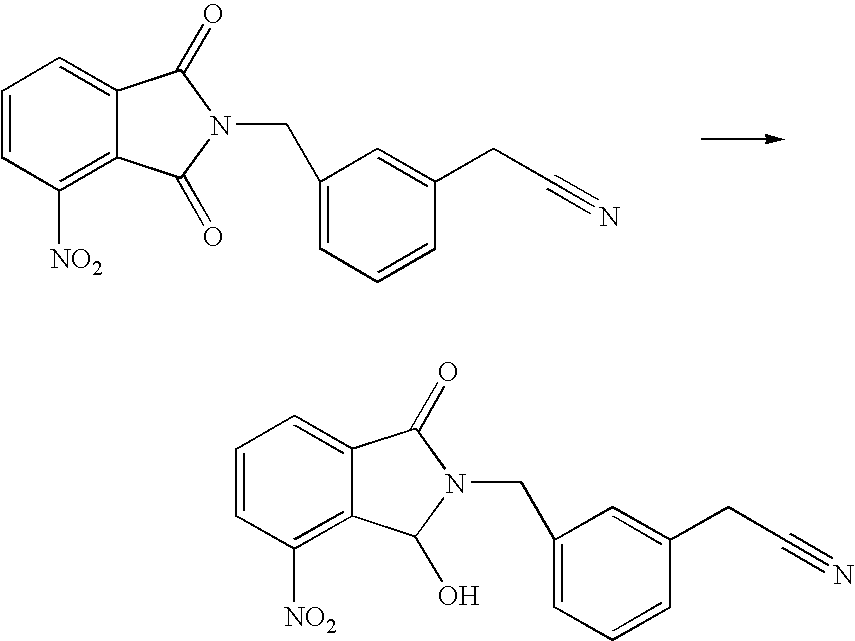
C1=CC([NO2])=C2C(=C1)C(=O)N(CC1=CC=CC(CC#N)=C1)C2=O.C1=CC([NO2])=C2C(=C1)C(=O)N(CC1=CC=CC(CC#N)=C1)C2O
